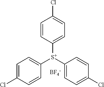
C1([S+](C2=CC=C(Cl)C=C2)C2=CC=C(Cl)C=C2)=CC=C(Cl)C=C1.[BF4-]
